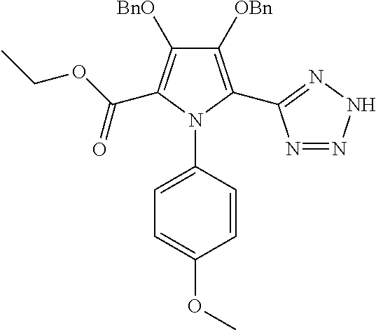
C1([OBn])=C(C2=NNN=N2)N(C2=CC=C(OC)C=C2)C(C(OCC)=O)=C1[BnO]
